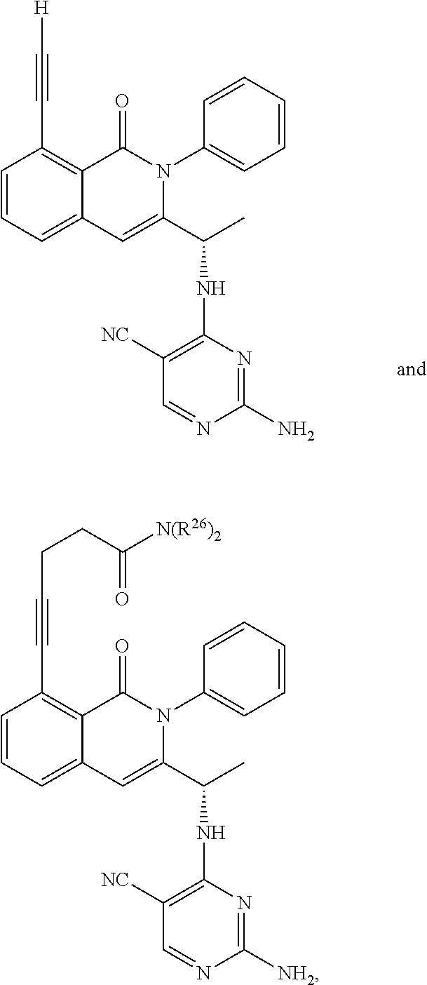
C1=CC=C2C(=C1C#C[H])C(=O)N(C1=CC=CC=C1)C(C(C)NC1=C([NC])C=NC(N)=N1)=C2.C1=CC=C2C(=C1C#CCCC([N(R26)2])=O)C(=O)N(C1=CC=CC=C1)C(C(C)NC1=C([NC])C=NC([NH2])=N1)=C2
